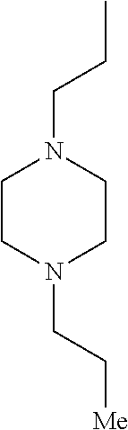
C1CN(CC[Me])CCN1CCC
